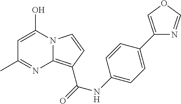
C1=C(O)N2C(=C(C(NC3=CC=C(C4=COC=N4)C=C3)=O)C=C2)N=C1C
